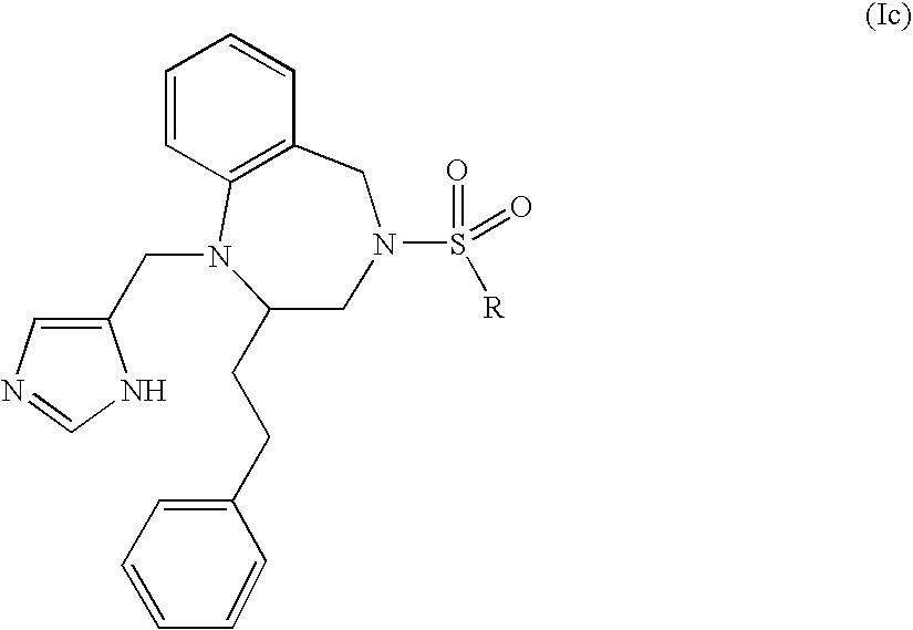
C1=CC2=C(CN(S(=O)([R])=O)CC(CCC3=CC=CC=C3)N2CC2=CN=CN2)C=C1
